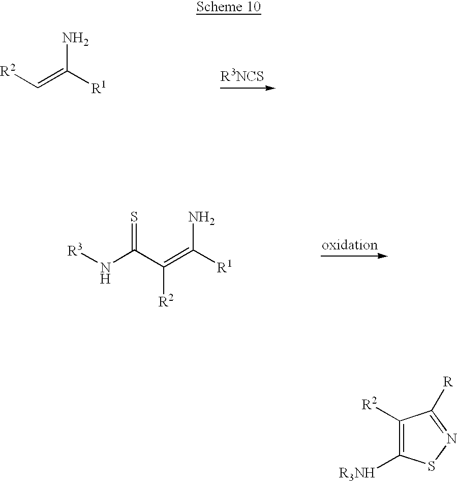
[R2]C=C([R1])N.[R3]NC(C(=C([R1])N)[R2])=S.C1([R3NH])=C([R2])C([R])=NS1
